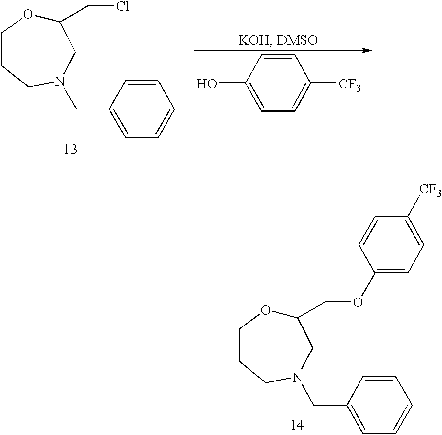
C1=CC(CN2CCCOC(CCl)C2)=CC=C1.C1=CC(O)=CC=C1[CF3].C1=CC(CN2CCCOC(COC3=CC=C([CF3])C=C3)C2)=CC=C1
